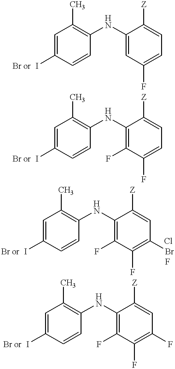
C1=C(I)C=CC(NC2=CC(F)=CC=C2[Z])=C1C.C1=C(I)C=CC(NC2=C(F)C(F)=CC=C2[Z])=C1C.C1=C(I)C=CC(NC2=C(F)C(F)=C(Br)C=C2[Z])=C1C.C1=C(I)C=CC(NC2=C(F)C(F)=C(F)C=C2[Z])=C1C
